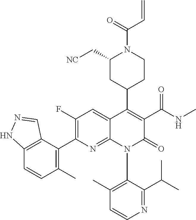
C1(F)=C(C2=C(C)C=CC3=C2C=NN3)N=C2C(=C1)C(C1CCN(C(=O)C=C)C(C[NC])C1)=C(C(NC)=O)C(=O)N2C1=C(C)C=CN=C1C(C)C
